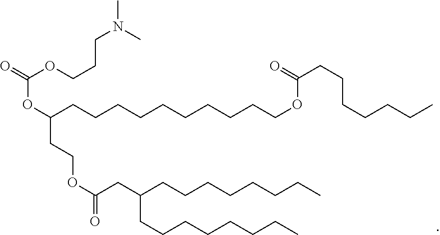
O(C(CCCCCCCCCCOC(CCCCCCC)=O)CCOC(=O)CC(CCCCCCCC)CCCCCCCC)C(OCCCN(C)C)=O
